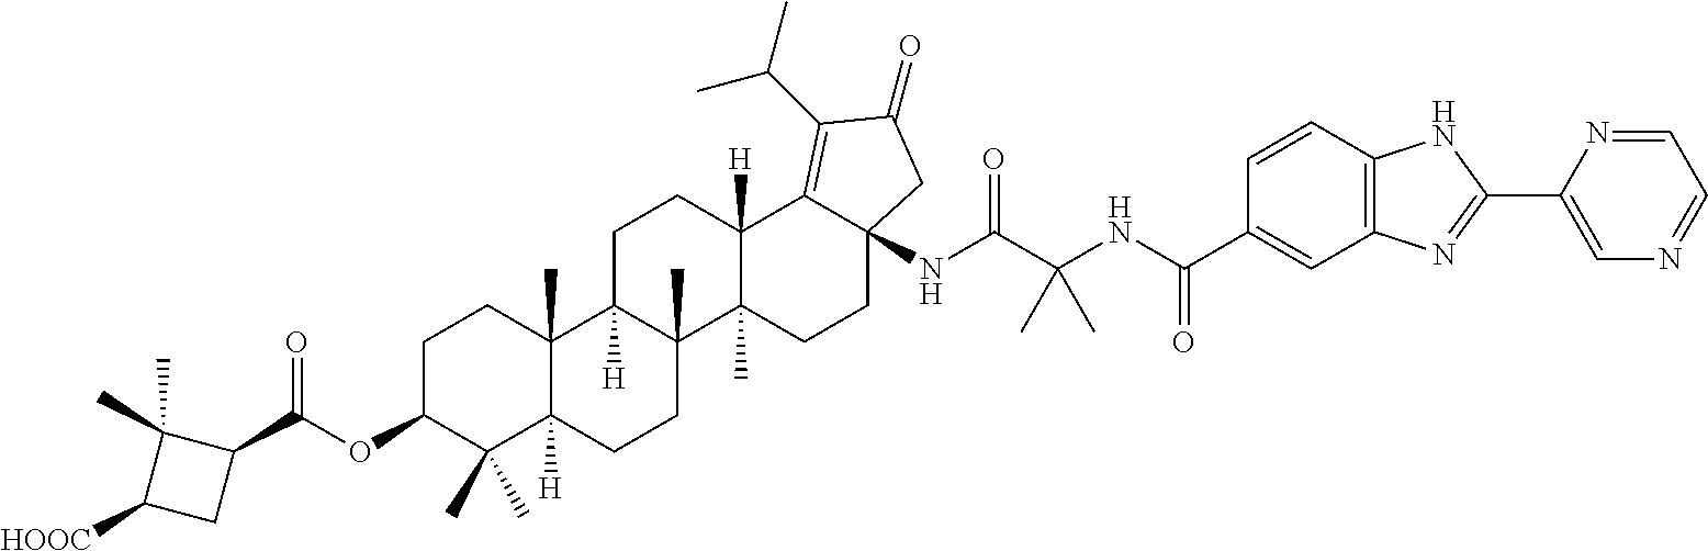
C1C(OC(=O)C2C(C)(C)C([HOOC])C2)C(C)(C)C2([H])C(C)(C1)C1([H])C(C)(CC2)C2(C)C([H])(CC1)C1=C(C(C)C)C(=O)CC1(NC(C(NC(=O)C1=CC3=C(C=C1)NC(C1=CN=CC=N1)=N3)(C)C)=O)CC2
